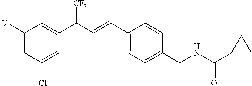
C1(Cl)=CC(C(C=CC2=CC=C(CNC(C3CC3)=O)C=C2)[CF3])=CC(Cl)=C1
